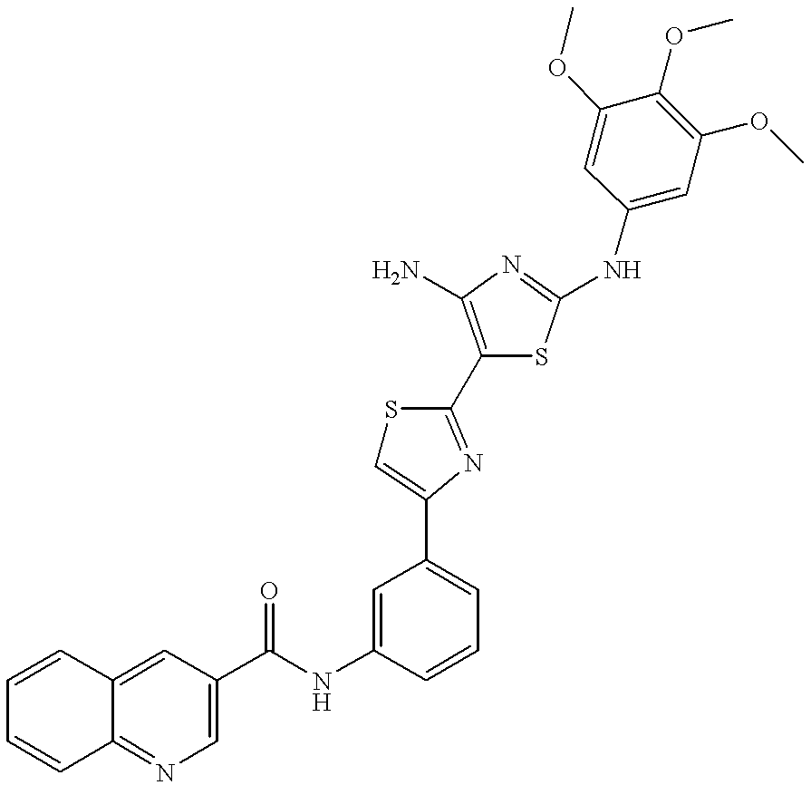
C1(C(NC2=CC(C3=CSC(C4=C(N)N=C(NC5=CC(OC)=C(OC)C(OC)=C5)S4)=N3)=CC=C2)=O)=CN=C2C(=C1)C=CC=C2
